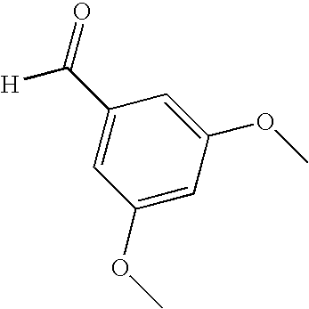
C1(C(=O)[H])=CC(OC)=CC(OC)=C1
